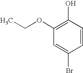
C1=CC(O)=C(OCC)C=C1Br
